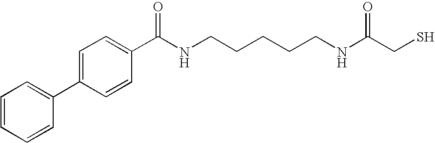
C1=C(C2=CC=C(C(NCCCCCNC(CS)=O)=O)C=C2)C=CC=C1
